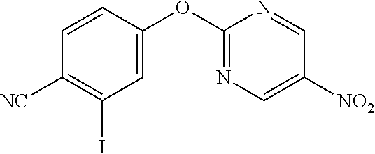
C1=CC([NC])=C(I)C=C1OC1=NC=C([NO2])C=N1
